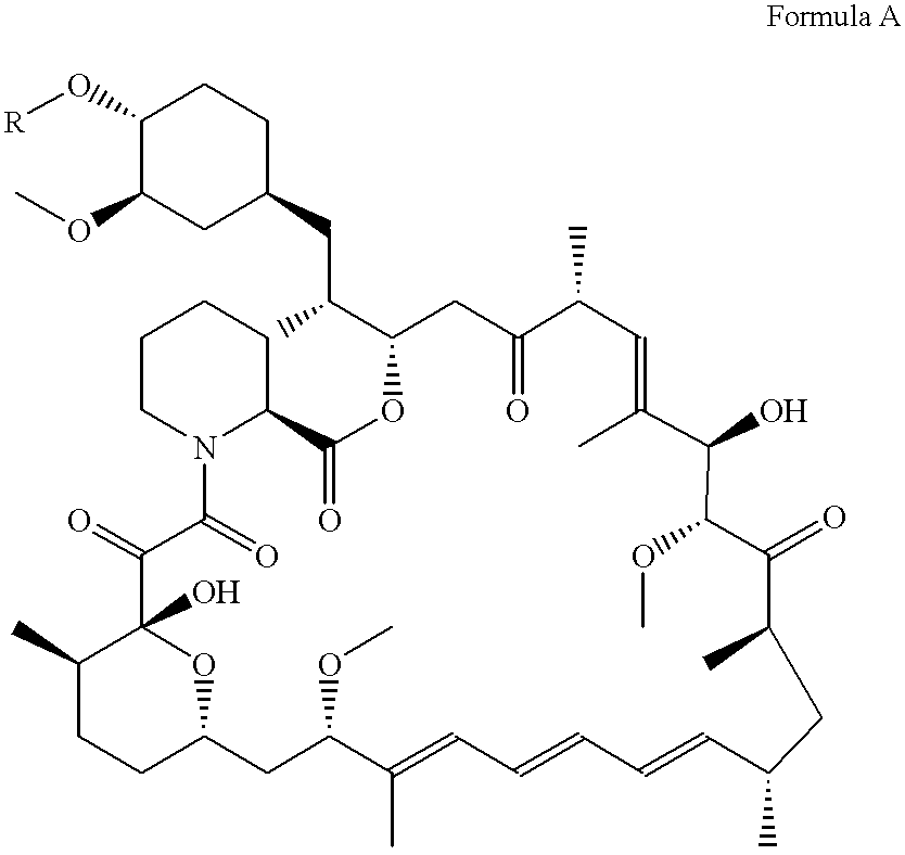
C1(C)CCC2OC1(O)C(=O)C(=O)N1C(CCCC1)C(=O)OC(C(CC1CC(OC)C(O[R])CC1)C)CC(=O)C(C)C=C(C)C(O)C(OC)C(=O)C(C)CC(C)C=CC=CC=C(C)C(OC)C2
